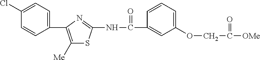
C1(C2=C([Me])SC(NC(C3=CC(OCC(=O)[OMe])=CC=C3)=O)=N2)=CC=C(Cl)C=C1
